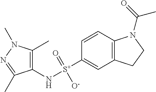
C1(N[S+](C2=CC3=C(C=C2)N(C(=O)C)CC3)(=O)[O-])=C(C)N(C)N=C1C
